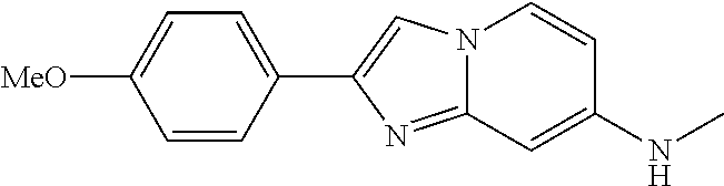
C1(C2=CN3C(=N2)C=C(NC)C=C3)=CC=C([MeO])C=C1
